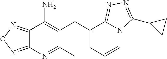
C12=NON=C1N=C(C)C(CC1=CC=CN3C1=NN=C3C1CC1)=C2N
